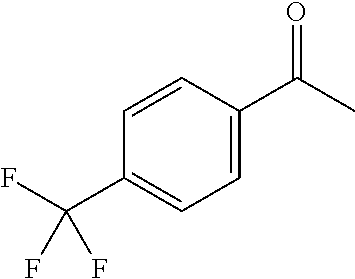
C1=CC(C(C)=O)=CC=C1C(F)(F)F
